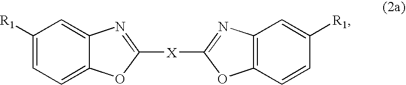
C1=C2C(=CC([R1])=C1)N=C([X]C1=NC3=C(C=CC([R1])=C3)O1)O2
